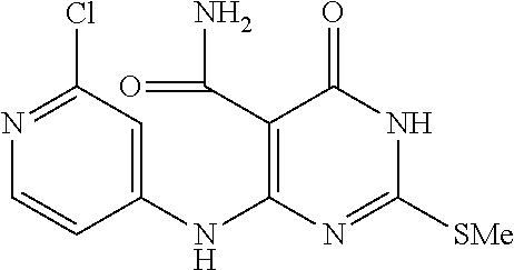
N1=C(Cl)C=C(NC2=C(C(=O)N)C(=O)NC([SMe])=N2)C=C1
